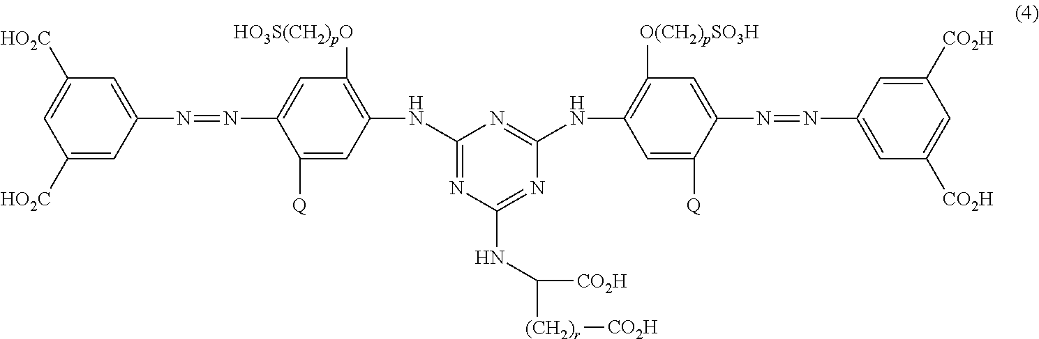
C1([HO2C])=CC(N=NC2=CC([HO3S(CH2)pO])=C(NC3=NC(NC([(CH2)r][CO2H])[CO2H])=NC(NC4=C([O(CH2)pSO3H])C=C(N=NC5=CC([CO2H])=CC([CO2H])=C5)C([Q])=C4)=N3)C=C2[Q])=CC([HO2C])=C1
